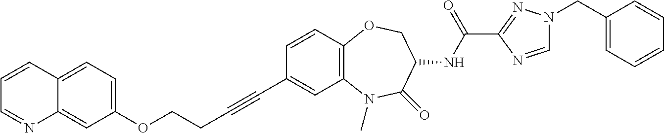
C1=CC2=C(C=C1C#CCCOC1=CC=C3C(=C1)N=CC=C3)N(C)C(=O)C(NC(C1=NN(CC3=CC=CC=C3)C=N1)=O)CO2
